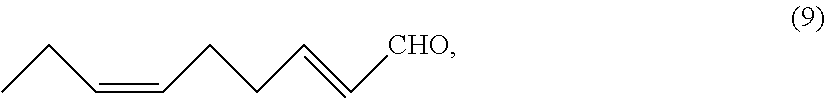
CCC=CCCC=C[CHO]
